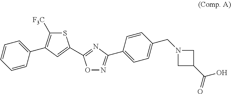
S1C(C2=NC(C3=CC=C(CN4CC(C(=O)O)C4)C=C3)=NO2)=CC(C2=CC=CC=C2)=C1[F3C]
